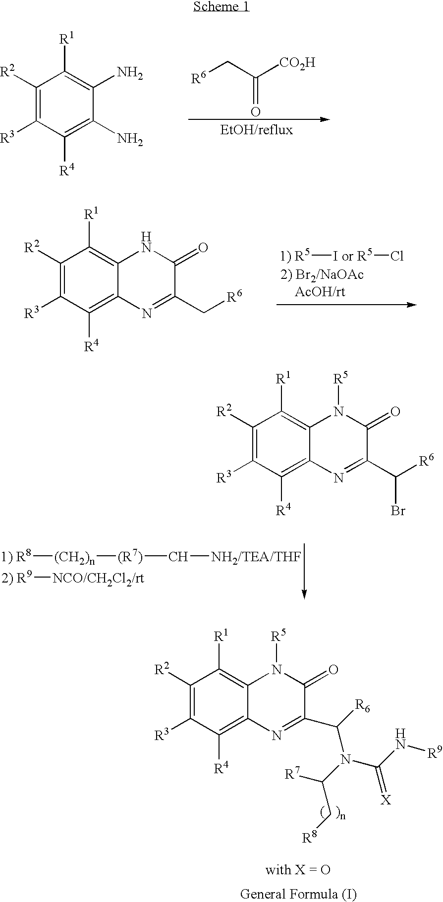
[R6]CC([CO2H])=O.C1([R2])=C([R3])C([R4])=C(N)C(N)=C1[R1].[1) R5][I or R5]Cl.C1([R2])=C([R3])C([R4])=C2C(=C1[R1])NC(=O)C(C[R6])=N2.[1) R8][(CH2)n][(R7)]C[NH2/TEA/THF].[2) R9][NCO/CH2Cl2/rt].C1([R2])=C([R3])C([R4])=C2C(=C1[R1])N([R5])C(=O)C(C([R6])Br)=N2.C1([R2])=C([R3])C([R4])=C2C(=C1[R1])N([R5])C(=O)C(C([R6])N(C(=[X])N[R9])C(C[R8])[R7])=N2
